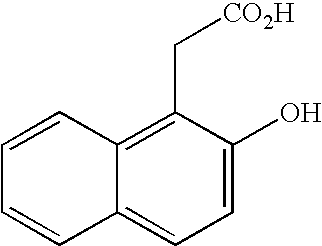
C12=CC=C(O)C(C[CO2H])=C1C=CC=C2
